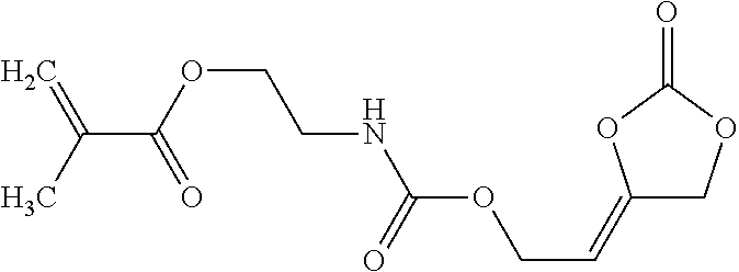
C(NC(OCC=C1COC(=O)O1)=O)COC(C(C)=C)=O
